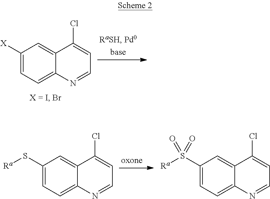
C1([X])=CC=C2C(=C1)C(Cl)=CC=N2.C1(S[Ra])=CC=C2C(=C1)C(Cl)=CC=N2.C1(S([Ra])(=O)=O)=CC=C2C(=C1)C(Cl)=CC=N2
